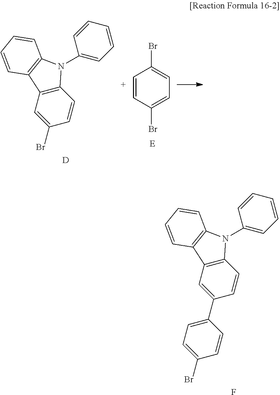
C1=CC(Br)=CC=C1Br.C12=C(C=C(Br)C=C1)C1=C(N2C2=CC=CC=C2)C=CC=C1.[D].C12=C(C=C(C3=CC=C(Br)C=C3)C=C1)C1=C(N2C2=CC=CC=C2)C=CC=C1.F
